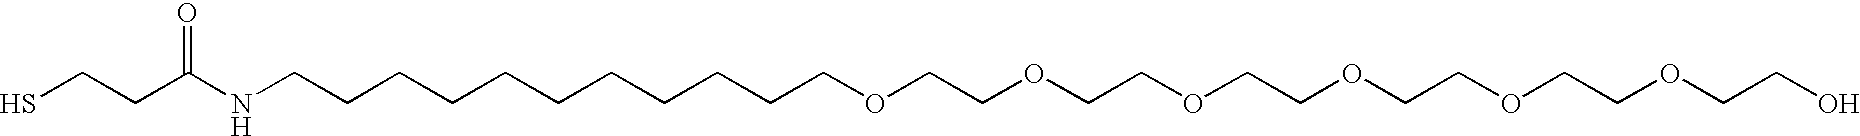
C(NCCCCCCCCCCCOCCOCCOCCOCCOCCOCCO)(=O)CCS
